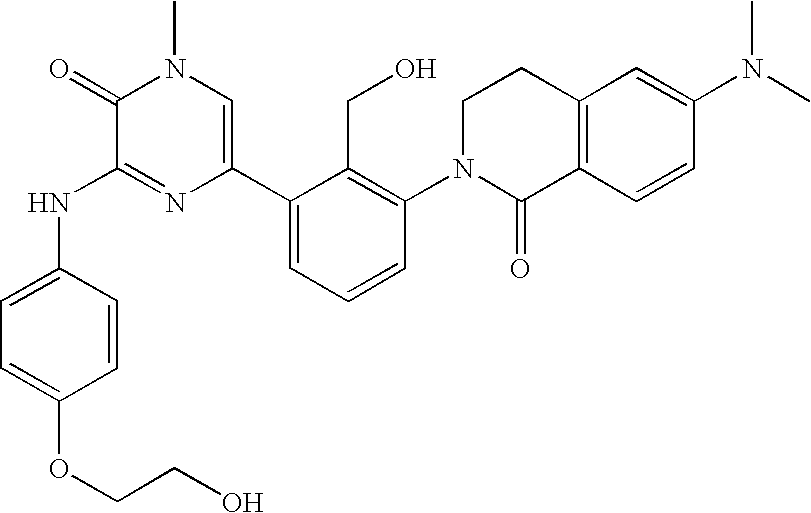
N(C1=NC(C2=CC=CC(N3C(=O)C4=C(CC3)C=C(N(C)C)C=C4)=C2CO)=CN(C)C1=O)C1=CC=C(OCCO)C=C1
